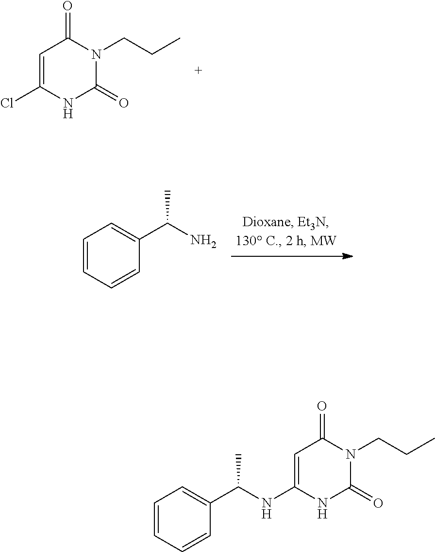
C1=C(Cl)NC(=O)N(CCC)C1=O.C1=CC=CC(C(N)C)=C1.C1=CC=CC(C(NC2=CC(=O)N(CCC)C(=O)N2)C)=C1
